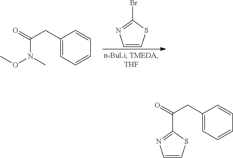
C1(CC(N(C)OC)=O)=CC=CC=C1.C1=CSC(Br)=N1.C1(CC(=O)C2=NC=CS2)=CC=CC=C1
